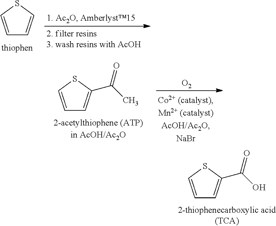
C1=CSC=C1.C1=CSC(C(O)=O)=C1.C1=CSC(C(C)=O)=C1.[O2]
